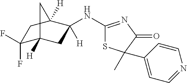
C1(F)(F)C2([H])CC(NC3=NC(=O)C(C)(C4=CC=NC=C4)S3)([H])C([H])(C1)C2
